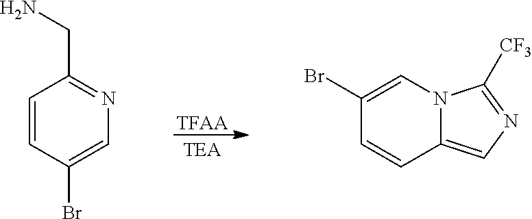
[TFAA].C1=CC(Br)=CN=C1CN.C1(Br)=CN2C(=CN=C2[CF3])C=C1
